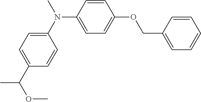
C1=CC=CC=C1COC1=CC=C(N(C2=CC=C(C(OC)C)C=C2)C)C=C1
